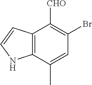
C12=C(C(C)=CC(Br)=C1[CHO])NC=C2
